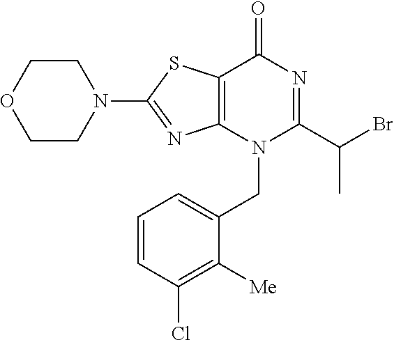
C1CN(C2=NC3=C(S2)C(=O)N=C(C(C)Br)N3CC2=CC=CC(Cl)=C2[Me])CCO1
